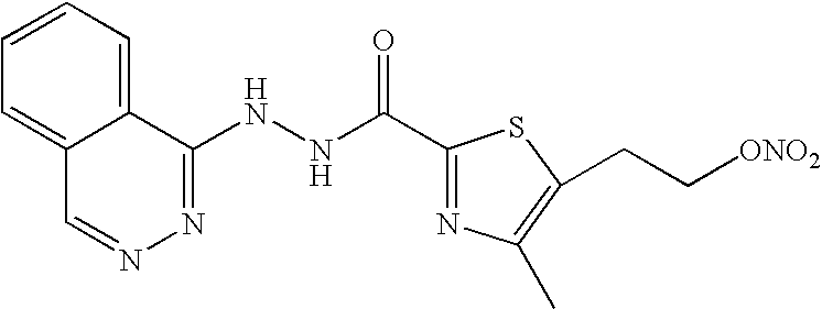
C1=CC=C2C(=C1)C=NN=C2NNC(C1=NC(C)=C(CC[ONO2])S1)=O
